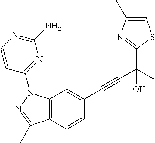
C12=C(C=C(C#CC(C3=NC(C)=CS3)(C)O)C=C1)N(C1=NC(N)=NC=C1)N=C2C
